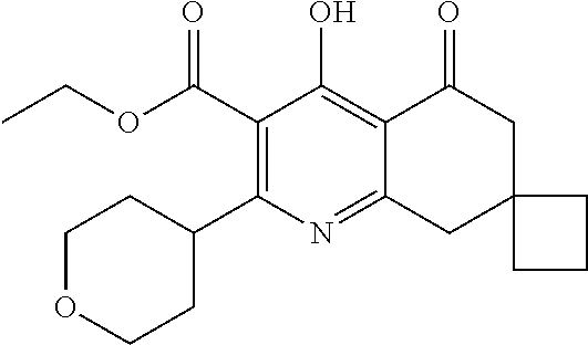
C1(C(OCC)=O)=C(C2CCOCC2)N=C2C(=C1O)C(=O)CC1(C2)CCC1
